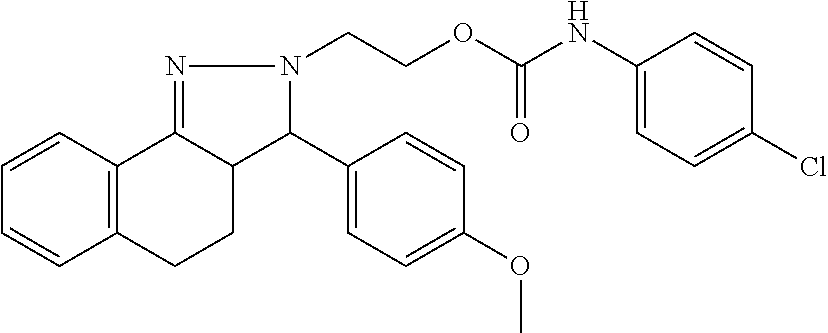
C(OC(NC1=CC=C(Cl)C=C1)=O)CN1N=C2C(C1C1=CC=C(OC)C=C1)CCC1=C2C=CC=C1
